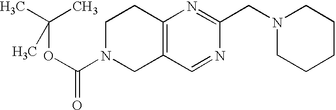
C1N(C(=O)OC(C)(C)C)CC2=C(C1)N=C(CN1CCCCC1)N=C2
